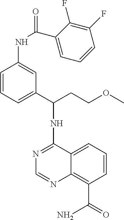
N(C1=NC=NC2=C(C(=O)N)C=CC=C12)C(CCOC)C1=CC=CC(NC(C2=CC=CC(F)=C2F)=O)=C1
